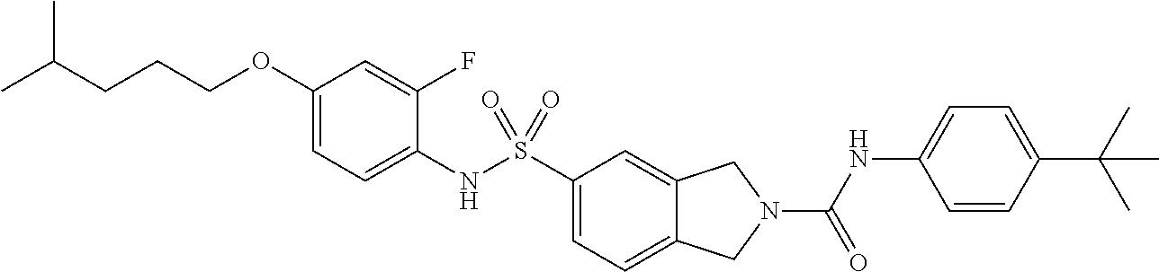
C1(OCCCC(C)C)=CC=C(NS(C2=CC=C3C(=C2)CN(C(NC2=CC=C(C(C)(C)C)C=C2)=O)C3)(=O)=O)C(F)=C1
